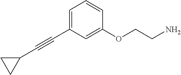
C1(C#CC2=CC=CC(OCCN)=C2)CC1
